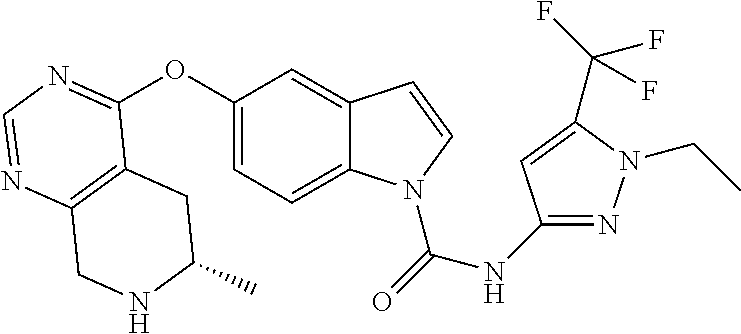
C12=C(N=CN=C1OC1=CC=C3C(=C1)C=CN3C(=O)NC1=NN(CC)C(C(F)(F)F)=C1)CNC(C)C2
